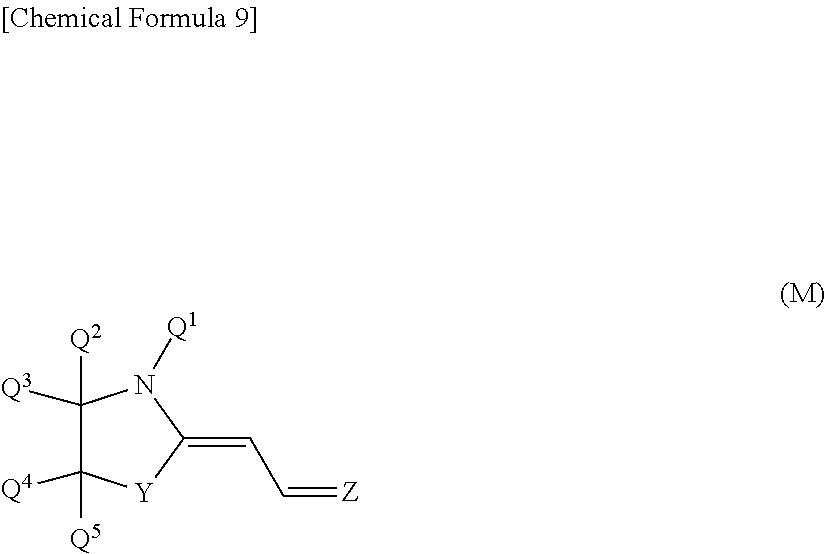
C1([Q2])([Q3])C([Q4])([Q5])[Y]C(=CC=[Z])N1[Q1]
